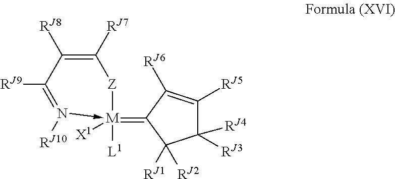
C1([RJ3])([RJ4])C([RJ5])=C([RJ6])C(=[M]2([X1])([L1])-N([RJ10])=C([RJ9])C([RJ8])=C([RJ7])[Z]2)C1([RJ1])[RJ2]
